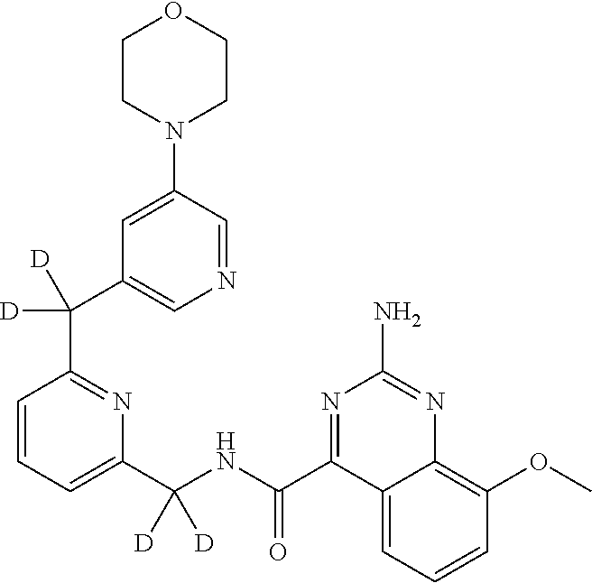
C1(C(NC(C2=NC(N)=NC3=C(OC)C=CC=C23)=O)([D])[D])=CC=CC(C(C2=CN=CC(N3CCOCC3)=C2)([D])[D])=N1
